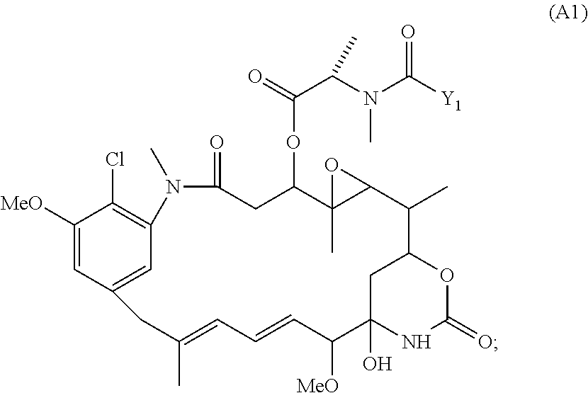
C1([MeO])=CC2=CC(=C1Cl)N(C)C(=O)CC(OC(C(N(C([Y1])=O)C)C)=O)C1(C)C(C(C)C3CC(O)(NC(=O)O3)C([MeO])C=CC=C(C)C2)O1
